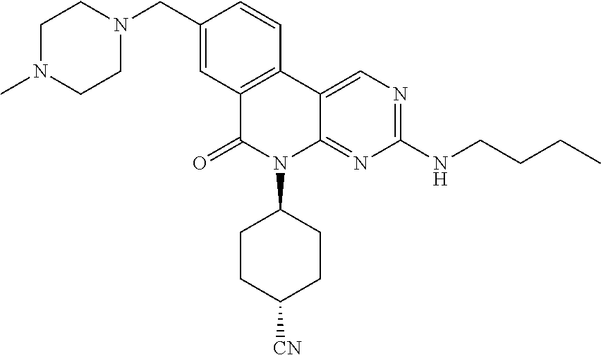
C1(CN2CCN(C)CC2)=CC2=C(C=C1)C1=CN=C(NCCCC)N=C1N(C1CCC([CN])CC1)C2=O
